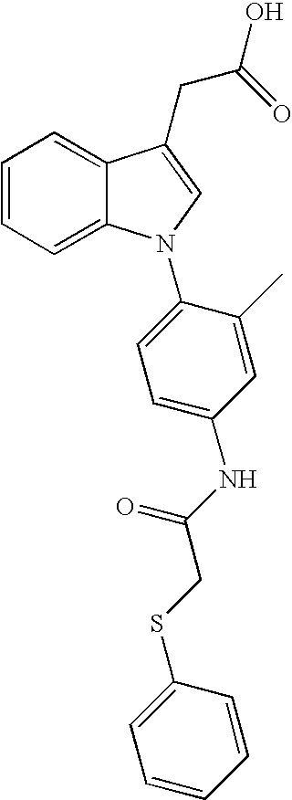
C1=CC=C2C(=C1)C(CC(O)=O)=CN2C1=CC=C(NC(CSC2=CC=CC=C2)=O)C=C1C
